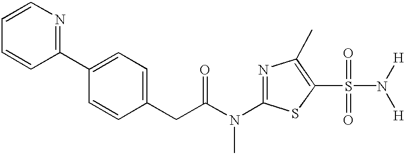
C1(C2=CC=C(CC(N(C)C3=NC(C)=C(S(N([H])[H])(=O)=O)S3)=O)C=C2)=NC=CC=C1
